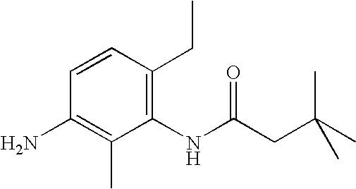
C1(N)=C(C)C(NC(CC(C)(C)C)=O)=C(CC)C=C1
